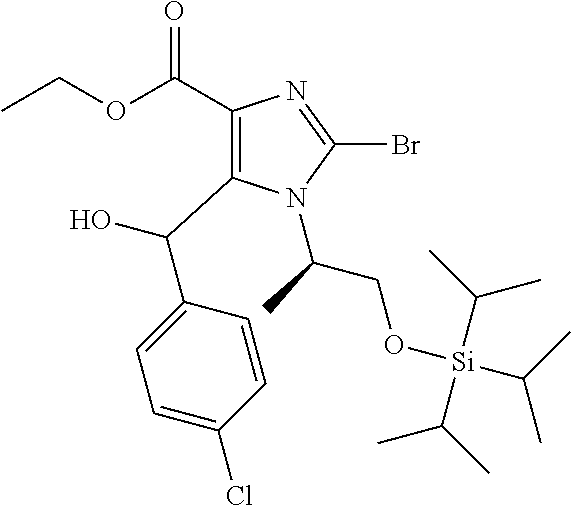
C(C)(CO[Si](C(C)C)(C(C)C)C(C)C)N1C(Br)=NC(C(OCC)=O)=C1C(O)C1=CC=C(Cl)C=C1
